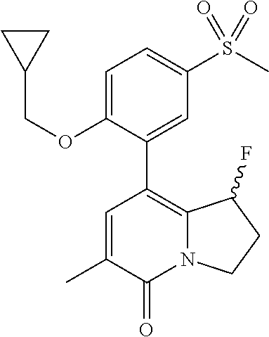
C(C1CC1)OC1=CC=C(S(C)(=O)=O)C=C1C1=C2N(C(=O)C(C)=C1)CCC2F
